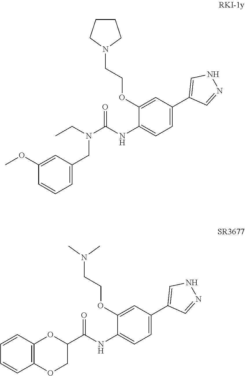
C1(OC)=CC(CN(C(NC2=CC=C(C3=CNN=C3)C=C2OCCN2CCCC2)=O)CC)=CC=C1.C1(C(NC2=CC=C(C3=CNN=C3)C=C2OCCN(C)C)=O)OC2=C(OC1)C=CC=C2
